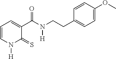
C1=CN([H])C(=S)C(C(N(CCC2=CC=C(OC)C=C2)[H])=O)=C1
